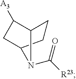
C1([A3])CC2CCC1N2C([R23])=O
